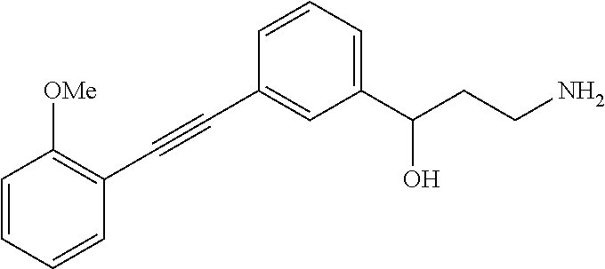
C1=CC(C#CC2=C([OMe])C=CC=C2)=CC(C(CCN)O)=C1
